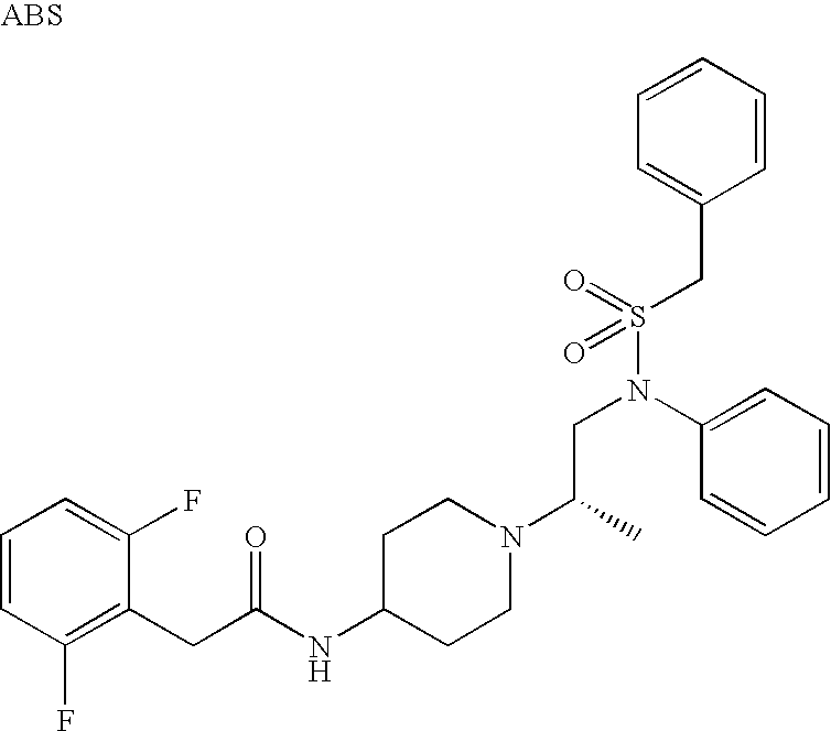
C1(CC(NC2CCN(C(C)CN(S(CC3=CC=CC=C3)(=O)=O)C3=CC=CC=C3)CC2)=O)=C(F)C=CC=C1F
